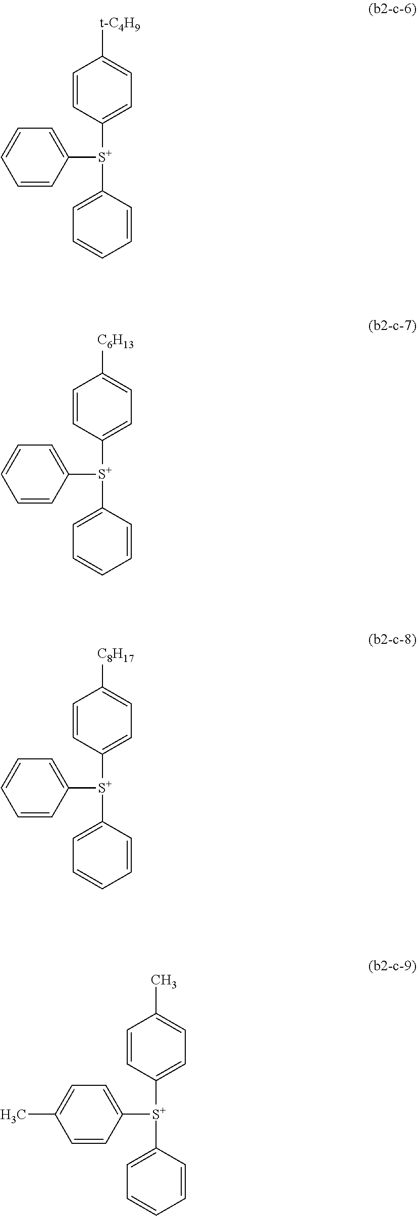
C1=CC([S+](C2=CC=CC=C2)C2=CC=CC=C2)=CC=C1[t-C4H9].C1=CC([S+](C2=CC=CC=C2)C2=CC=CC=C2)=CC=C1[C6H13].C1=CC([S+](C2=CC=CC=C2)C2=CC=CC=C2)=CC=C1[C8H17].C1=CC([S+](C2=CC=CC=C2)C2=CC=C(C)C=C2)=CC=C1C
